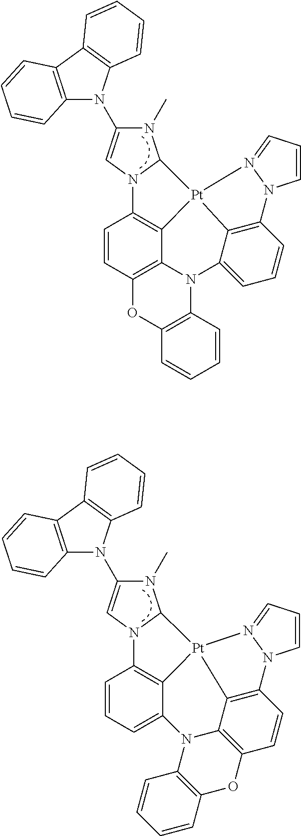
C12=C(C3=C(N1C1=CN4C(N1C)[Pt]15C6=C4C=CC4=C6N(C6=C(O4)C=CC=C6)C4=CC=CC(=C41)N1C=CC=N51)C=CC=C3)C=CC=C2.C12=C(C3=C(N1C1=CN4C(N1C)[Pt]15C6=C4C=CC=C6N4C6=C(C=CC(=C61)N1C=CC=N51)OC1=C4C=CC=C1)C=CC=C3)C=CC=C2
